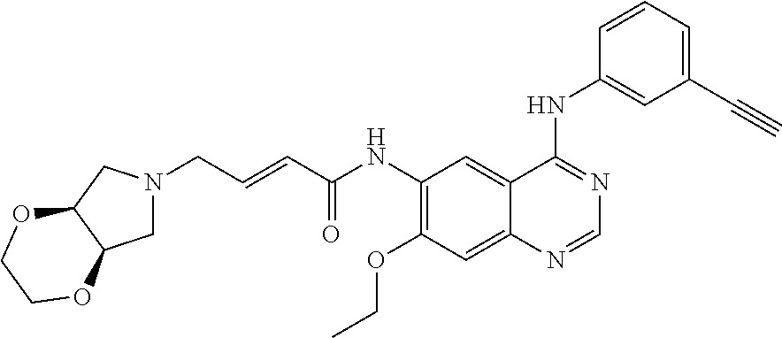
C1(NC(=O)C=CCN2CC3C(C2)OCCO3)=C(OCC)C=C2C(=C1)C(NC1=CC(C#C)=CC=C1)=NC=N2
